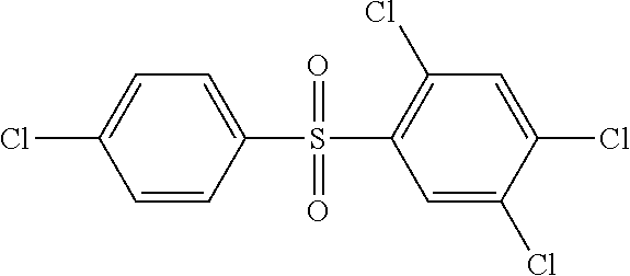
O=S(=O)(C1=C(Cl)C=C(Cl)C(Cl)=C1)C1=CC=C(Cl)C=C1
